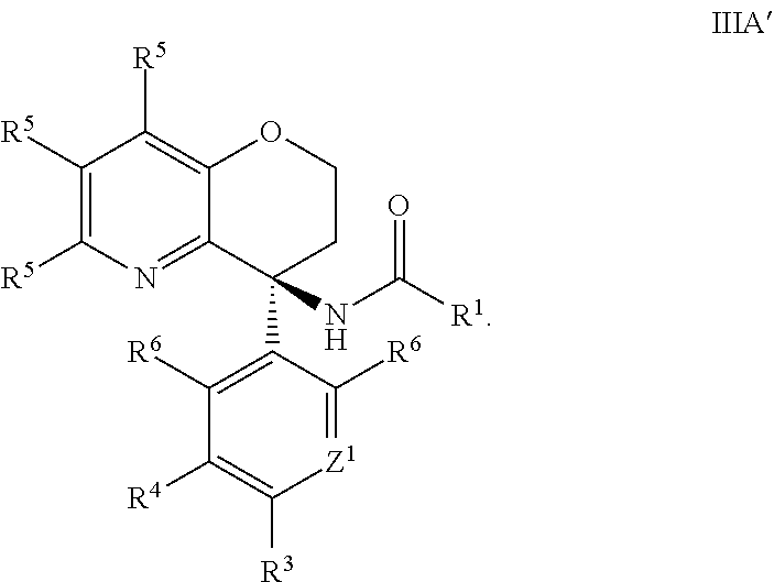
C1([R5])=C([R5])N=C2C(=C1[R5])OCCC2(C1=C([R6])C([R4])=C([R3])[Z1]=C1[R6])NC([R1])=O
